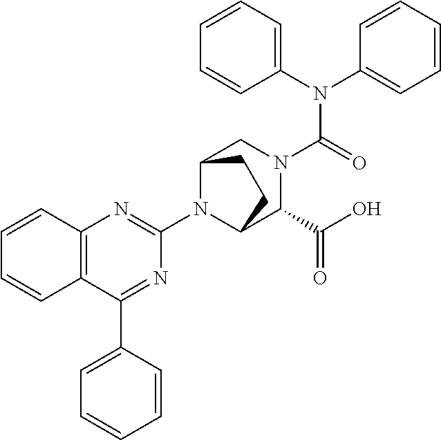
C1(N2C3C(C(O)=O)N(C(N(C4=CC=CC=C4)C4=CC=CC=C4)=O)CC2CC3)=NC2=C(C(C3=CC=CC=C3)=N1)C=CC=C2
